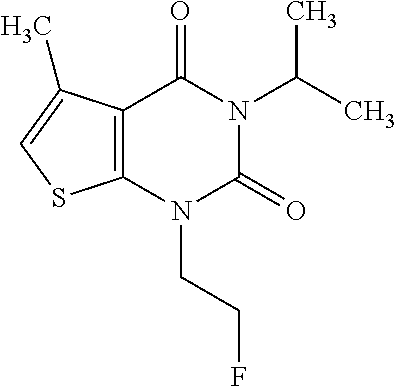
C12=C(N(CCF)C(=O)N(C(C)C)C1=O)SC=C2C
